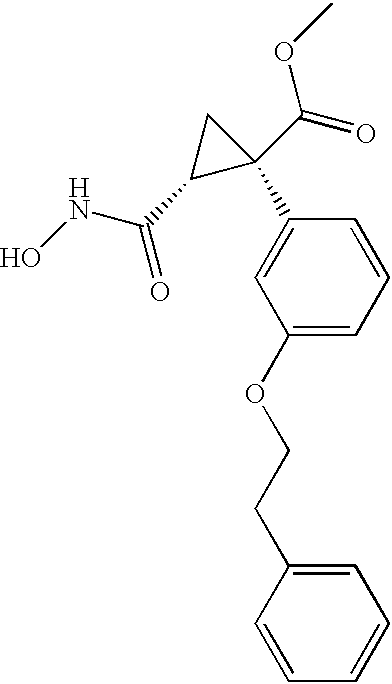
ONC(C1C(C(=O)OC)(C2=CC(OCCC3=CC=CC=C3)=CC=C2)C1)=O
